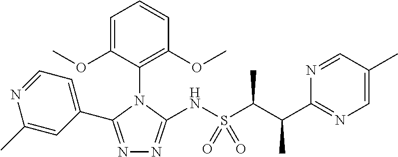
N1=C(C2=CC=NC(C)=C2)N(C2=C(OC)C=CC=C2OC)C(NS(C(C(C2=NC=C(C)C=N2)C)C)(=O)=O)=N1
